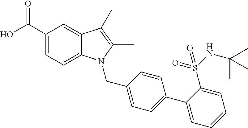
OC(C1=CC=C2C(=C1)C(C)=C(C)N2CC1=CC=C(C2=CC=CC=C2S(NC(C)(C)C)(=O)=O)C=C1)=O
